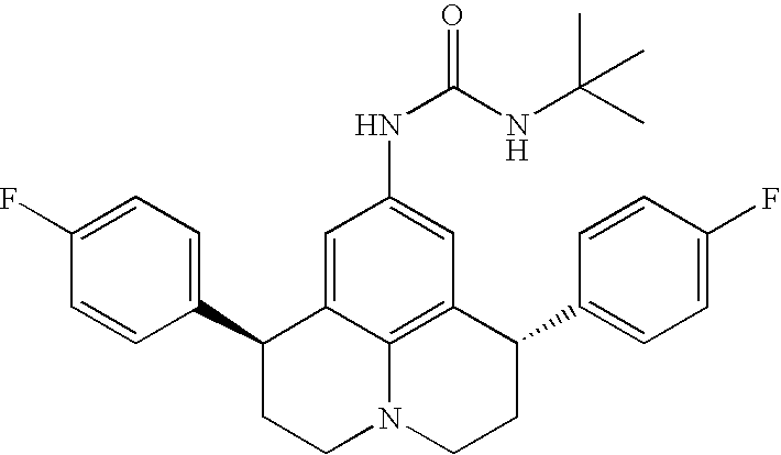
C1(F)=CC=C(C2CCN3C4=C(C(C5=CC=C(F)C=C5)CC3)C=C(NC(=O)NC(C)(C)C)C=C24)C=C1
